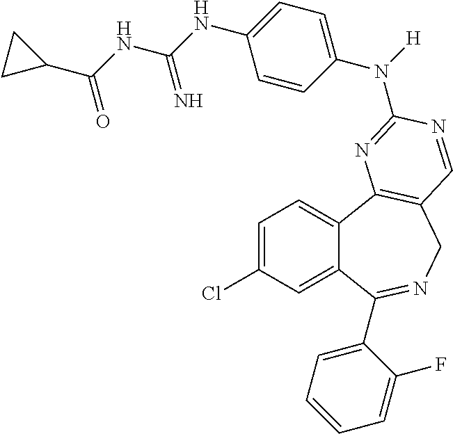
C1=C(Cl)C=C2C(=C1)C1=C(CN=C2C2=CC=CC=C2F)C=NC(N(C2=CC=C(NC(NC(C3CC3)=O)=N)C=C2)[H])=N1
